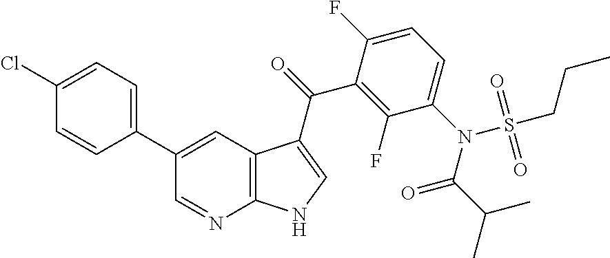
C1(C2=CC=C(Cl)C=C2)=CC2=C(N=C1)NC=C2C(=O)C1=C(F)C(N(C(=O)C(C)C)S(CCC)(=O)=O)=CC=C1F
